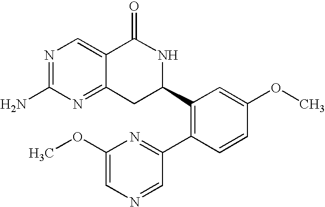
N1=C(N)N=C2C(=C1)C(=O)NC(C1=C(C3=NC(OC)=CN=C3)C=CC(OC)=C1)C2
